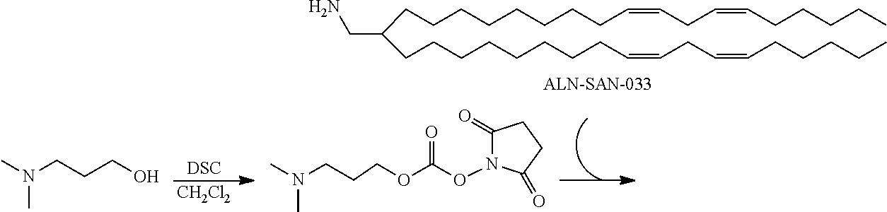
[DSC].[CH2Cl2].CCCCCC=CCC=CCCCCCCCCC(CCCCCCCCC=CCC=CCCCCC)CN.N(C)(C)CCCO.N(C)(C)CCCOC(ON1C(=O)CCC1=O)=O
